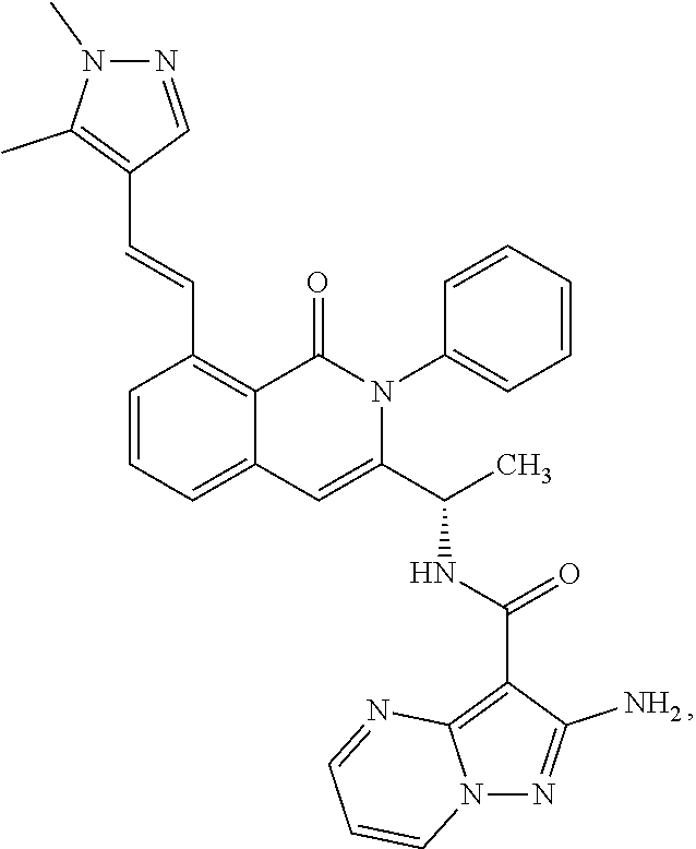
C1=CC=C2C(=C1C=CC1=C(C)N(C)N=C1)C(=O)N(C1=CC=CC=C1)C(C(C)NC(=O)C1=C3N(N=C1N)C=CC=N3)=C2
